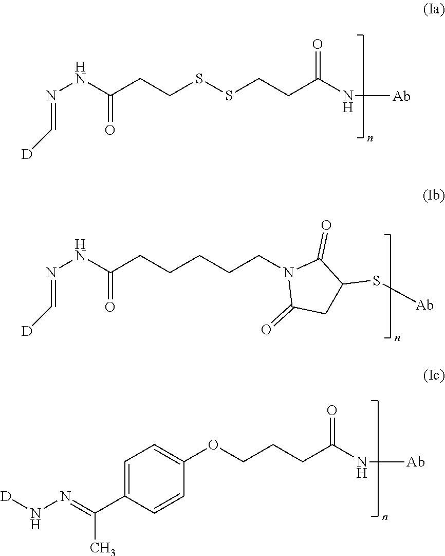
N(NC(CCSSCCC(N[Ab])=O)=O)=C[D].N(NC(CCCCCN1C(=O)CC(S[Ab])C1=O)=O)=C[D].C1(OCCCC(N[Ab])=O)=CC=C(C(=NN[D])C)C=C1
